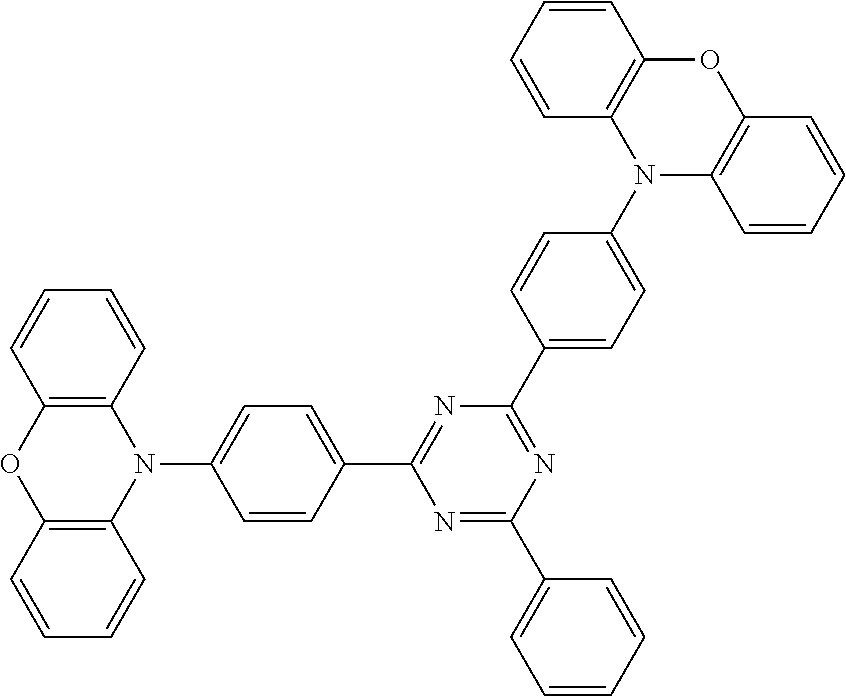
C12=C(C=CC=C1)N(C1=CC=C(C3=NC(C4=CC=C(N5C6=C(OC7=C5C=CC=C7)C=CC=C6)C=C4)=NC(C4=CC=CC=C4)=N3)C=C1)C1=C(O2)C=CC=C1
